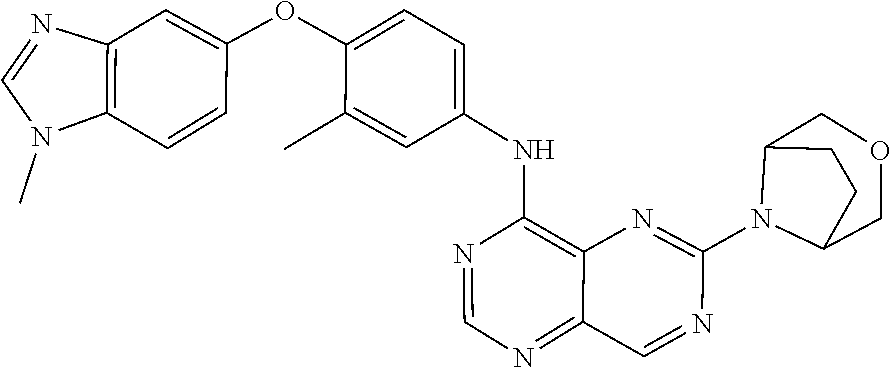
N1=CN=C2C(=C1NC1=CC=C(OC3=CC4=C(N(C)C=N4)C=C3)C(C)=C1)N=C(N1C3CCC1COC3)N=C2
